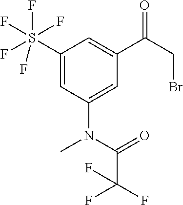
C1(S(F)(F)(F)(F)F)=CC(N(C)C(C(F)(F)F)=O)=CC(C(=O)CBr)=C1
